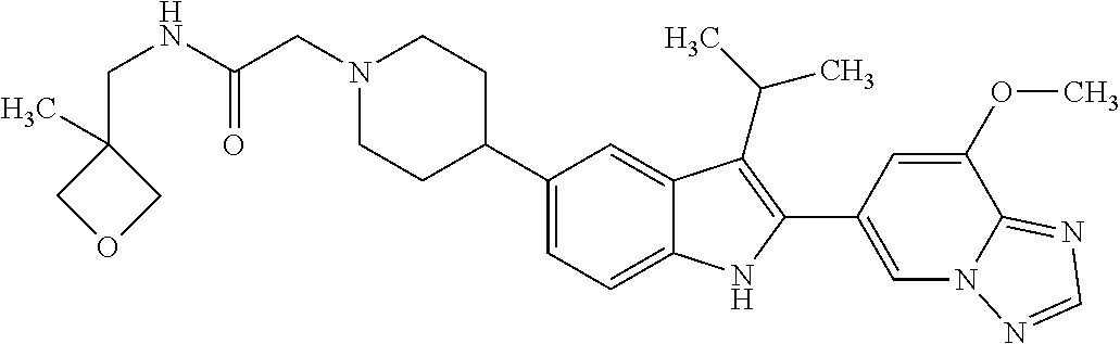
N1(CC(NCC2(C)COC2)=O)CCC(C2=CC=C3C(=C2)C(C(C)C)=C(C2=CN4C(=NC=N4)C(OC)=C2)N3)CC1
